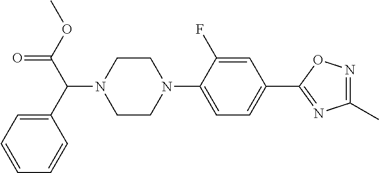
C(C(C1=CC=CC=C1)N1CCN(C2=CC=C(C3=NC(C)=NO3)C=C2F)CC1)(=O)OC
